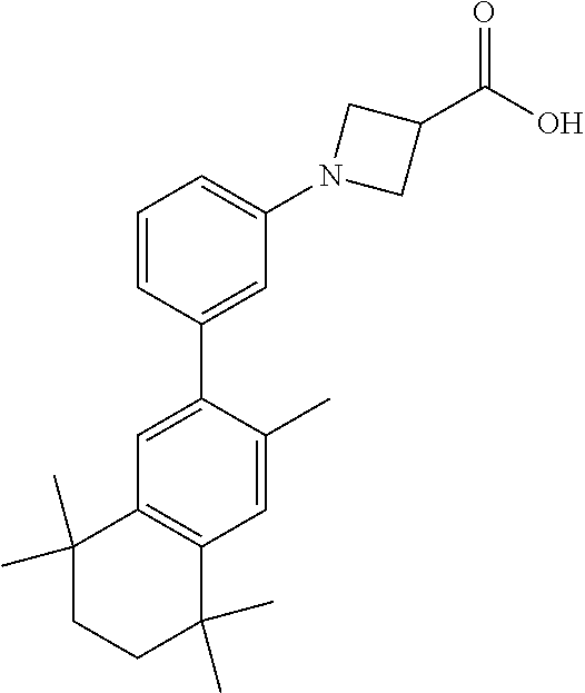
C1=CC(C2=CC3=C(C=C2C)C(C)(C)CCC3(C)C)=CC(N2CC(C(O)=O)C2)=C1
